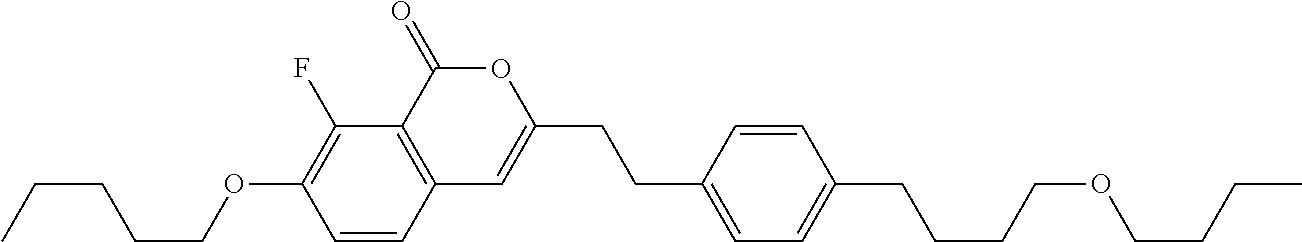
C1=CC2=C(C(F)=C1OCCCCC)C(=O)OC(CCC1=CC=C(CCCCOCCCC)C=C1)=C2
